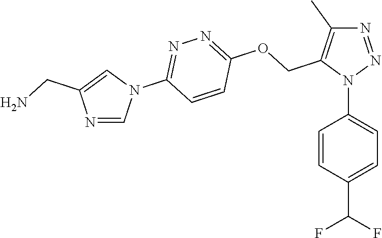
N1=NN(C2=CC=C(C(F)F)C=C2)C(COC2=NN=C(N3C=C(CN)N=C3)C=C2)=C1C
